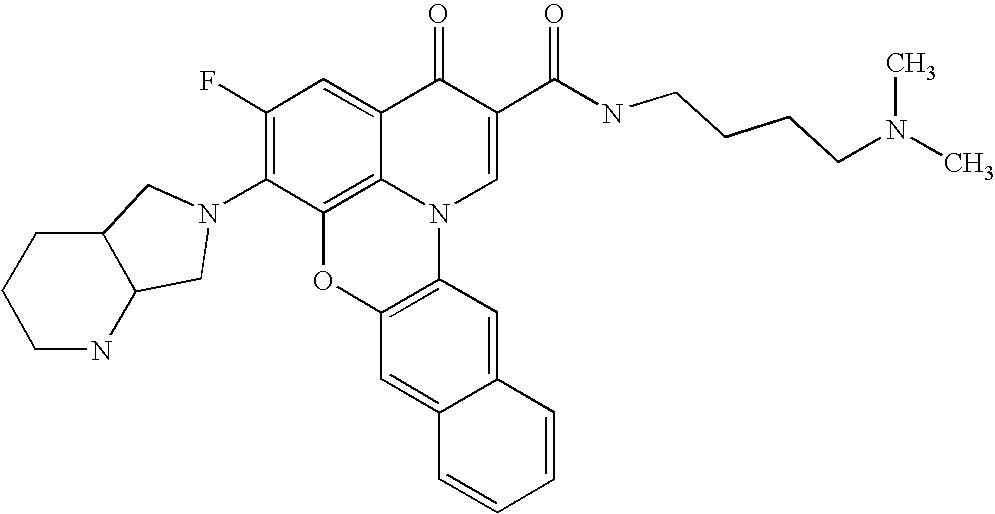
C1(F)=C(N2CC3C(C2)CCCN3)C2=C3C(=C1)C(=O)C(C(NCCCCN(C)C)=O)=CN3C1=C(O2)C=C2C(=C1)C=CC=C2
